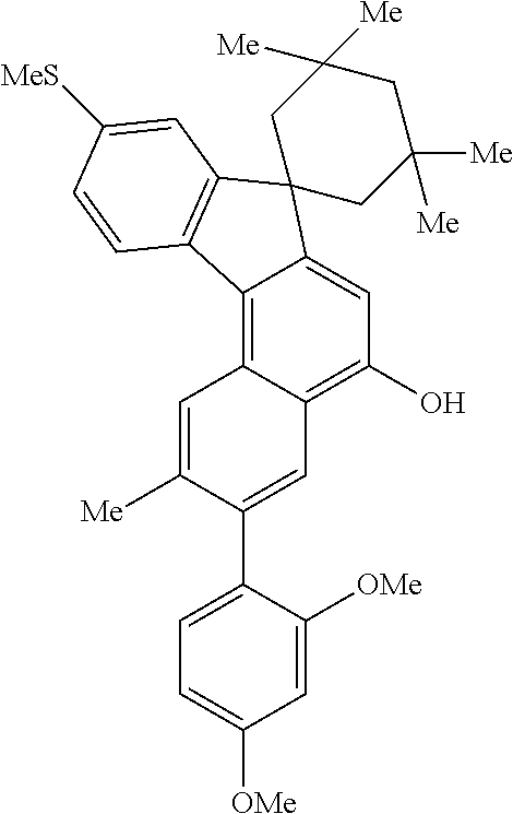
C12=C3C(=C(O)C=C1C1(C4=C2C=CC([MeS])=C4)CC([Me])([Me])CC([Me])([Me])C1)C=C(C1=CC=C([OMe])C=C1[OMe])C([Me])=C3
